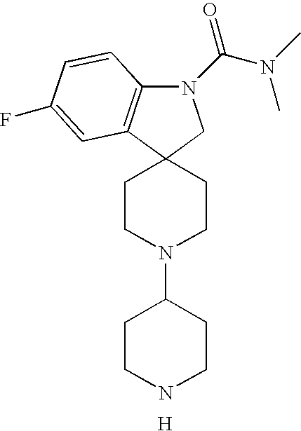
N1(C(N(C)C)=O)C2=C(C3(C1)CCN(C1CCNCC1)CC3)C=C(F)C=C2.[H]
